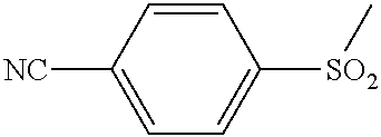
C1([NC])=CC=C([SO2]C)C=C1
